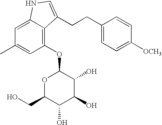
C1(OC2OC(CO)C(O)C(O)C2O)=C2C(=CC(C)=C1)NC=C2CCC1=CC=C([OCH3])C=C1
